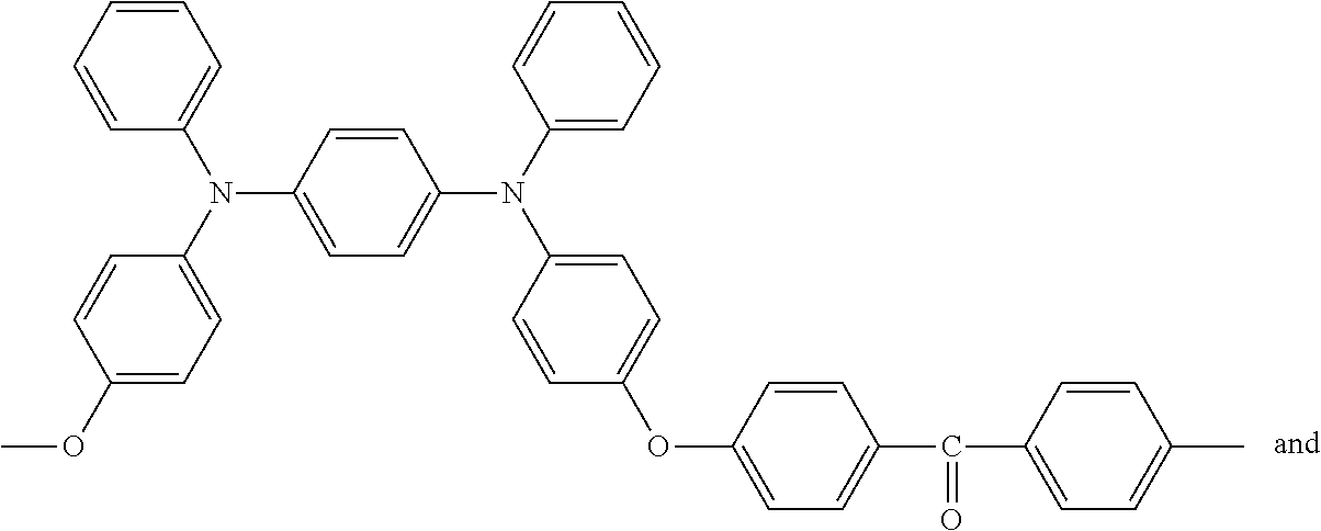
C1(N(C2=CC=CC=C2)C2=CC=C(OC)C=C2)=CC=C(N(C2=CC=C(OC3=CC=C(C(C4=CC=C(C)C=C4)=O)C=C3)C=C2)C2=CC=CC=C2)C=C1
